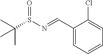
C1(C=NS(C(C)(C)C)=O)=CC=CC=C1Cl
